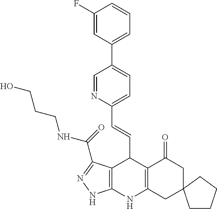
C1(F)=CC(C2=CC=C(C=CC3C4=C(NC5=C3C(=O)CC3(C5)CCCC3)NN=C4C(NCCCO)=O)N=C2)=CC=C1
